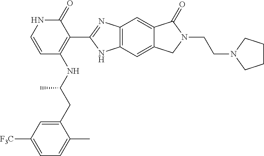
C12=C(C=C3C(=C1)C(=O)N(CCN1CCCC1)C3)NC(C1=C(NC(C)CC3=CC([F3C])=CC=C3C)C=CNC1=O)=N2
